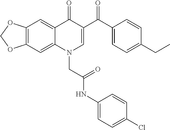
C12=C(C=C3C(=C1)C(=O)C(C(C1=CC=C(CC)C=C1)=O)=CN3CC(NC1=CC=C(Cl)C=C1)=O)OCO2
